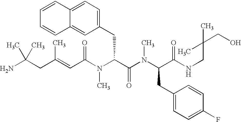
NC(CC(=CC(N(C(C(N(C(CC1=CC=C(F)C=C1)C(NCC(CO)(C)C)=O)C)=O)CC1=CC=C2C(=C1)C=CC=C2)C)=O)C)(C)C
